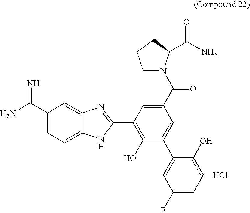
C1(C(N)=N)=CC=C2C(=C1)N=C(C1=C(O)C(C3=CC(F)=CC=C3O)=CC(C(N3CCCC3C(N)=O)=O)=C1)N2.Cl
